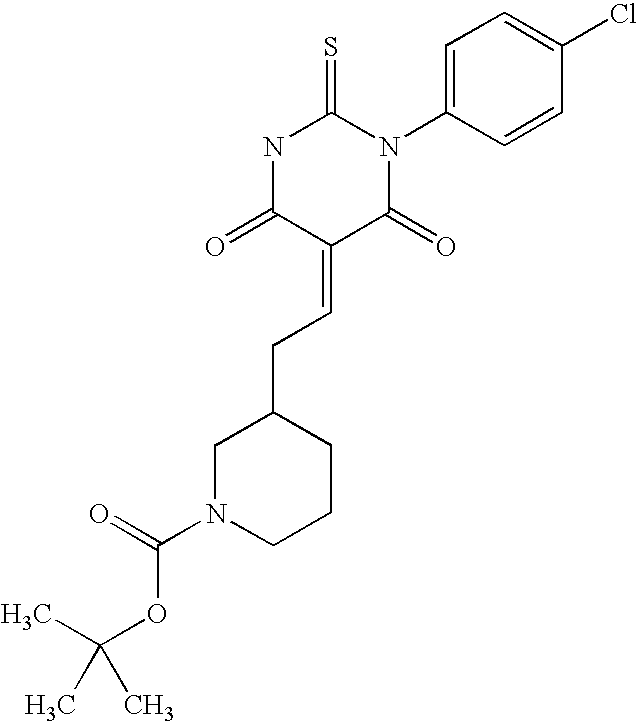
N1C(=O)C(=CCC2CN(C(=O)OC(C)(C)C)CCC2)C(=O)N(C2=CC=C(Cl)C=C2)C1=S
